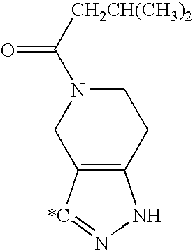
C12=C([*C]=NN1)CN(C([CH2CH(CH3)2])=O)CC2
